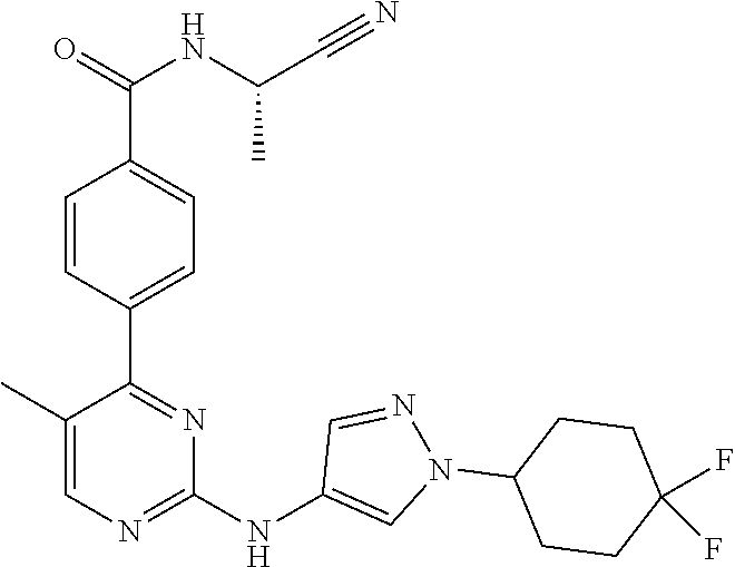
C1(C2=NC(NC3=CN(C4CCC(F)(F)CC4)N=C3)=NC=C2C)=CC=C(C(NC(C#N)C)=O)C=C1
